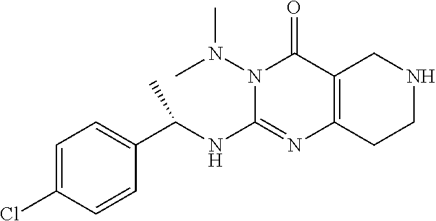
N1(N(C)C)C(NC(C2=CC=C(Cl)C=C2)C)=NC2=C(C1=O)CNCC2
